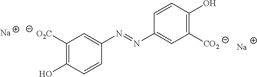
C1([O2C])=C(O)C=CC(N=NC2=CC([CO2])=C(O)C=C2)=C1.[Na].[Na]
